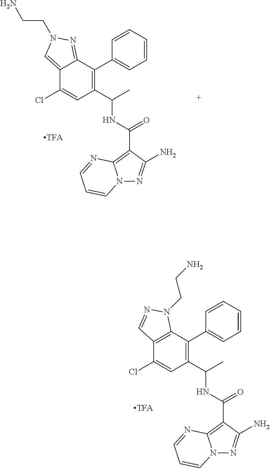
C1=CC=CC(C2=C(C(C)NC(=O)C3=C4N(N=C3N)C=CC=N4)C=C(Cl)C3=CN(CCN)N=C23)=C1.C1=CC=CC(C2=C(C(C)NC(=O)C3=C4N(N=C3N)C=CC=N4)C=C(Cl)C3=C2N(CCN)N=C3)=C1
